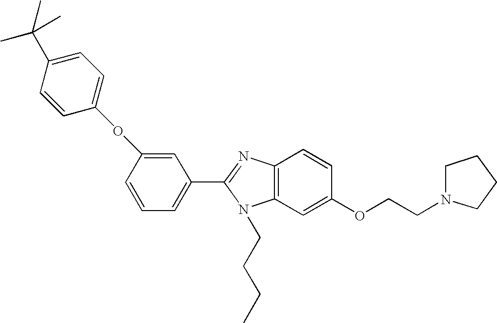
C1(C2=NC3=C(N2CCCC)C=C(OCCN2CCCC2)C=C3)=CC=CC(OC2=CC=C(C(C)(C)C)C=C2)=C1
